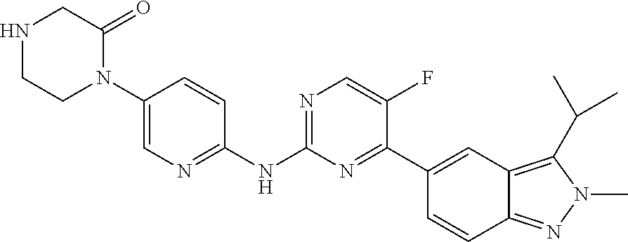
N1CCN(C2=CN=C(NC3=NC=C(F)C(C4=CC5=C(C(C)C)N(C)N=C5C=C4)=N3)C=C2)C(=O)C1
